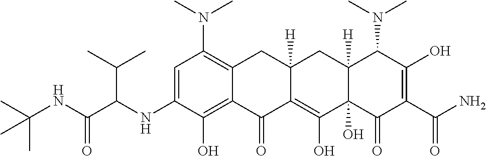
C1=C(NC(C(NC(C)(C)C)=O)C(C)C)C(O)=C2C(=C1N(C)C)CC1([H])C(=C(O)C3(O)C([H])(C1)C(N(C)C)C(O)=C(C(N)=O)C3=O)C2=O
